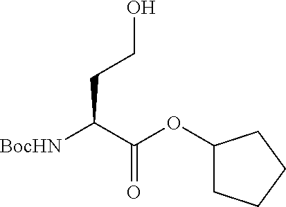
[BocHN]C(C(OC1CCCC1)=O)CCO
